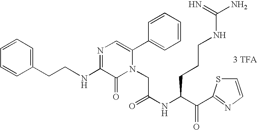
[3 TFA].N(C1=NC=C(C2=CC=CC=C2)N(CC(NC(C(=O)C2=NC=CS2)CCCNC(N)=N)=O)C1=O)CCC1=CC=CC=C1
